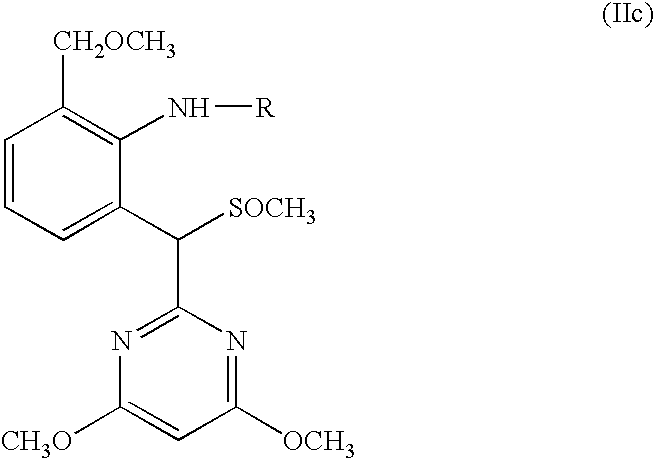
C1=CC=C(C([SOCH3])C2=NC([CH3O])=CC([OCH3])=N2)C(N[R])=C1[CH2OCH3]
